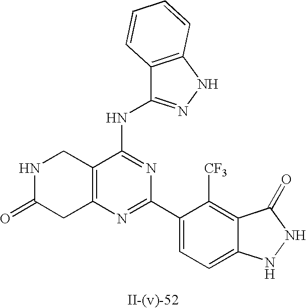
C12=C(N=C(C3=CC=C4C(=C3[CF3])C(=O)NN4)N=C1NC1=NNC3=C1C=CC=C3)CC(=O)NC2
